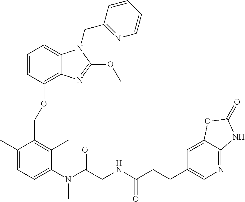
C1=CC(OCC2=C(C)C(N(C)C(=O)CNC(=O)CCC3=CN=C4C(=C3)OC(=O)N4)=CC=C2C)=C2C(=C1)N(CC1=NC=CC=C1)C(OC)=N2
